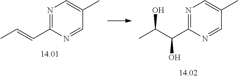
N1=C(C=CC)N=CC(C)=C1.N1=C(C(C(C)O)O)N=CC(C)=C1
